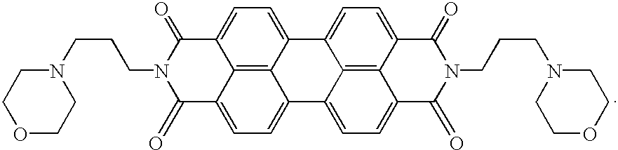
O1CCN(CCCN2C(=O)C3=CC=C4C5=C3C(=CC=C5C3=CC=C5C6=C3C4=CC=C6C(=O)N(CCCN3CCOCC3)C5=O)C2=O)CC1
